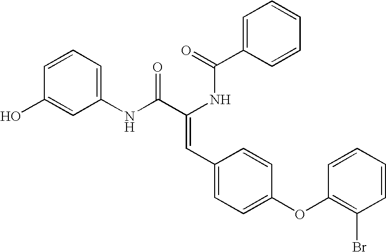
C1=C(C(=O)NC(C(NC2=CC=CC(O)=C2)=O)=CC2=CC=C(OC3=C(Br)C=CC=C3)C=C2)C=CC=C1
